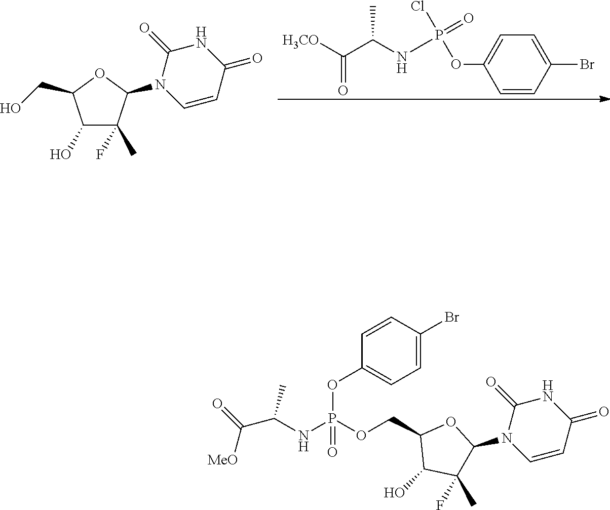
C1(O)C(F)(C)C(N2C=CC(=O)NC2=O)OC1CO.[H3CO]C(C(NP(=O)(Cl)OC1=CC=C(Br)C=C1)C)=O.C(NP(OCC1C(O)C(C)(F)C(N2C=CC(=O)NC2=O)O1)(OC1=CC=C(Br)C=C1)=O)(C(=O)[MeO])C
